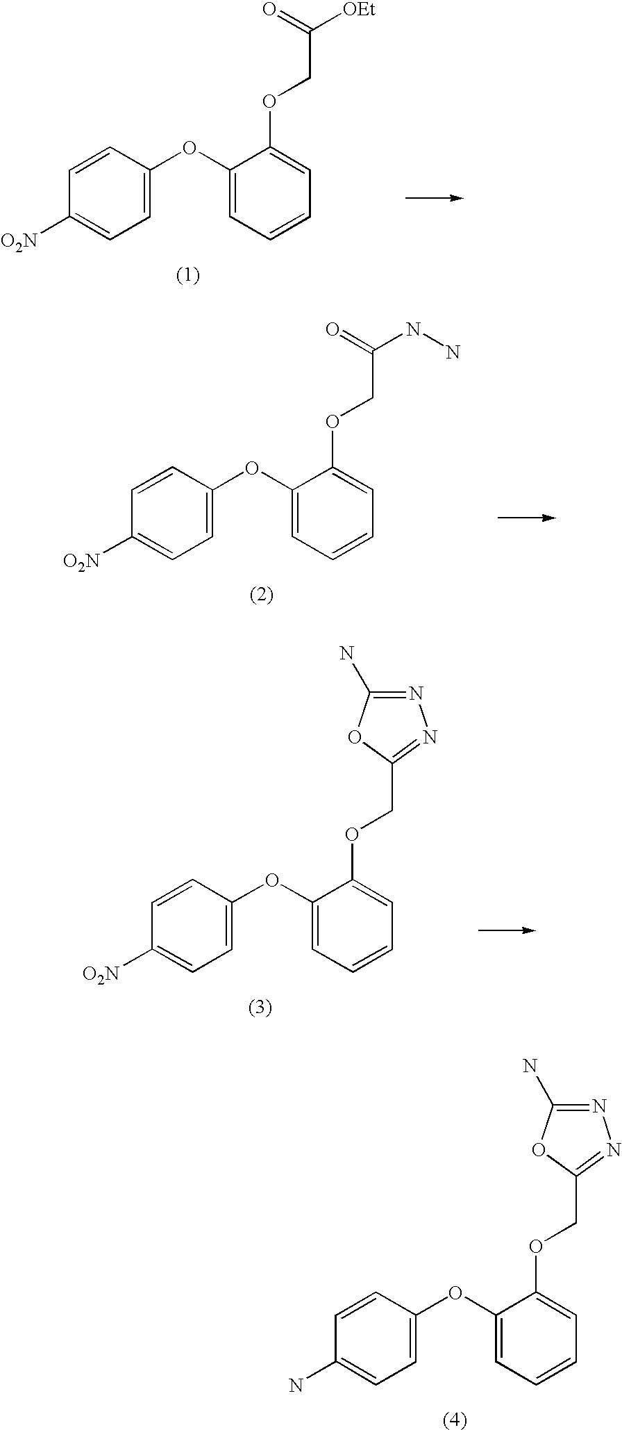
[O2N]C1=CC=C(OC2=CC=CC=C2OCC([OEt])=O)C=C1.[O2N]C1=CC=C(OC2=CC=CC=C2OCC(NN)=O)C=C1.[O2N]C1=CC=C(OC2=CC=CC=C2OCC2=NN=C(N)O2)C=C1.NC1=CC=C(OC2=CC=CC=C2OCC2=NN=C(N)O2)C=C1
